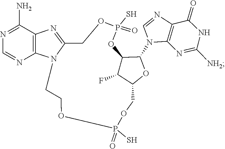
C1=NC2=C(N1C1C3C(F)C(COP(S)(=O)OCCN4C(=NC5=C4N=CN=C5N)COP(S)(=O)O3)O1)N=C([NH2])NC2=O
